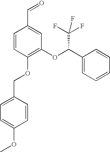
C1=CC(OCC2=CC=C(OC)C=C2)=C(OC(C2=CC=CC=C2)C(F)(F)F)C=C1C=O
